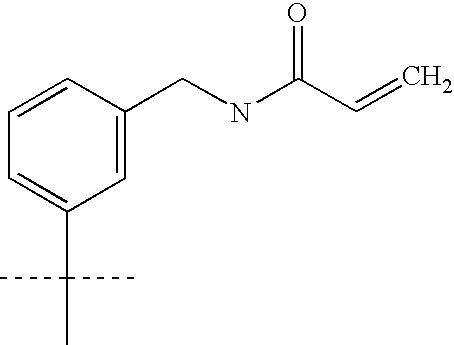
C1=C(C(C)(C)C)C=C(CNC(C=C)=O)C=C1
